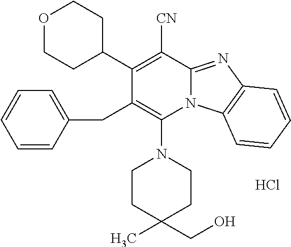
Cl.C1CC(CO)(C)CCN1C1=C(CC2=CC=CC=C2)C(C2CCOCC2)=C([CN])C2=NC3=C(N12)C=CC=C3
